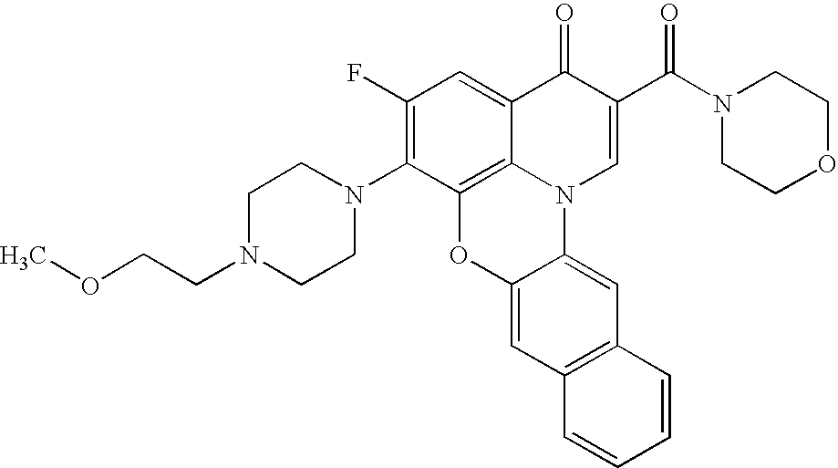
C1(F)=C(N2CCN(CCOC)CC2)C2=C3C(=C1)C(=O)C(C(N1CCOCC1)=O)=CN3C1=CC3=C(C=C1O2)C=CC=C3
